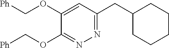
C1(OC[Ph])=CC(CC2CCCCC2)=NN=C1OC[Ph]
